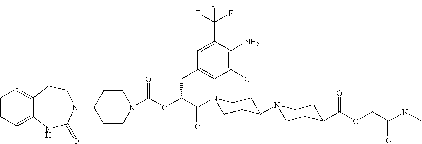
C1(N2C(=O)NC3=CC=CC=C3CC2)CCN(C(OC(C(=O)N2CCC(N3CCC(C(OCC(N(C)C)=O)=O)CC3)CC2)CC2=CC(Cl)=C(N)C(C(F)(F)F)=C2)=O)CC1
